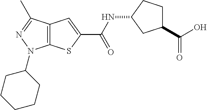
C12=C(C(C)=NN1C1CCCCC1)C=C(C(NC1CCC(C(O)=O)C1)=O)S2
